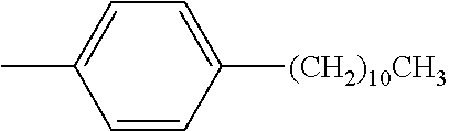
C1=CC([(CH2)10CH3])=CC=C1C
